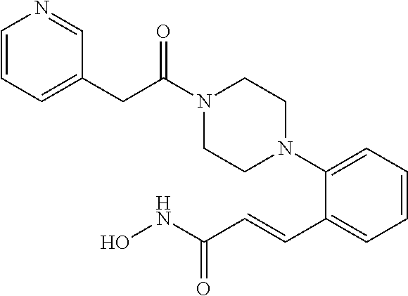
C1=CC=C(N2CCN(C(CC3=CC=CN=C3)=O)CC2)C(C=CC(NO)=O)=C1
